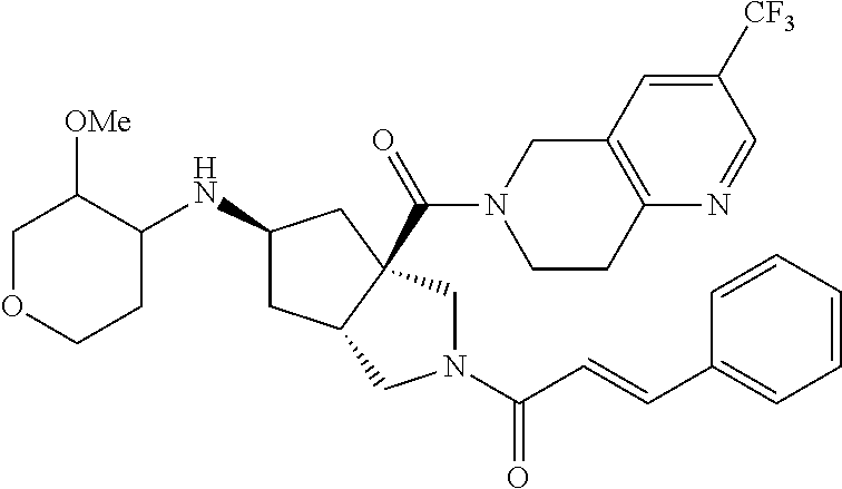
C1OCCC(NC2CC3C(C(=O)N4CCC5=C(C4)C=C([CF3])C=N5)(C2)CN(C(C=CC2=CC=CC=C2)=O)C3)C1[OMe]
